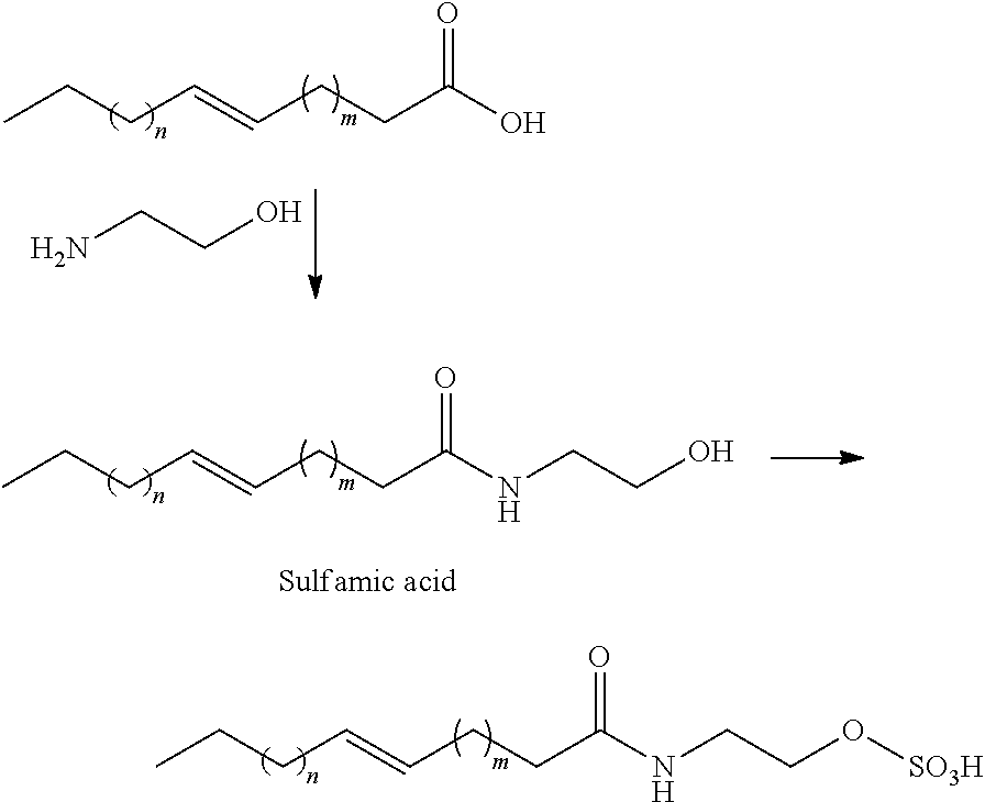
CCCC=CCCC(NCCO[SO3H])=O.CCCC=CCCC(NCCO)=O.CCCC=CCCC(O)=O.NCCO
